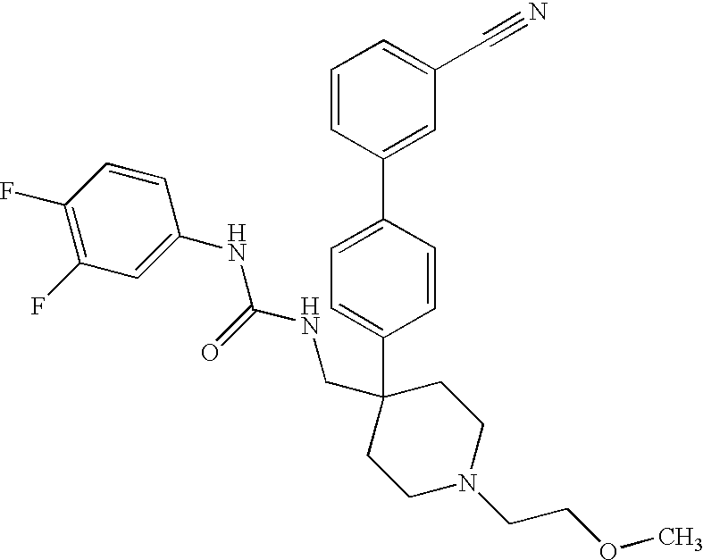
C1=CC(C2=CC(C#N)=CC=C2)=CC=C1C1(CNC(NC2=CC(F)=C(F)C=C2)=O)CCN(CCOC)CC1
